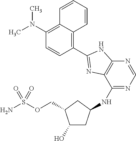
C1(O)CC(NC2=NC=NC3=C2N=C(C2=C4C(=C(N(C)C)C=C2)C=CC=C4)N3)CC1COS(N)(=O)=O
